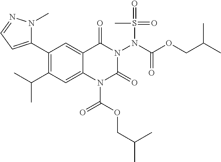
C1(C2=CC=NN2C)=C(C(C)C)C=C2C(=C1)C(=O)N(N(C(OCC(C)C)=O)S(C)(=O)=O)C(=O)N2C(=O)OCC(C)C
